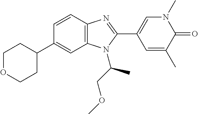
C1=CC2=C(C=C1C1CCOCC1)N(C(COC)C)C(C1=CN(C)C(=O)C(C)=C1)=N2
